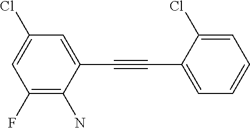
C1(Cl)=CC(F)=C(N)C(C#CC2=CC=CC=C2Cl)=C1
